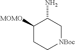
C1([MOMO])CC[NBoc]CC1N
